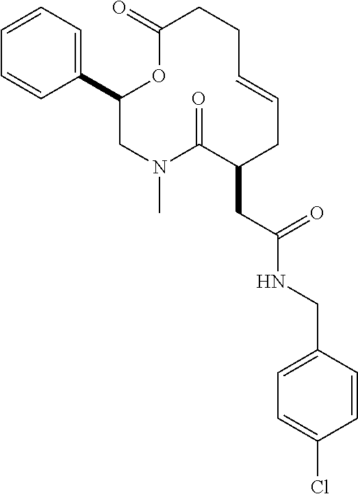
C1=CC=C(C2CN(C)C(=O)C(CC(NCC3=CC=C(Cl)C=C3)=O)CC=CCCC(=O)O2)C=C1
